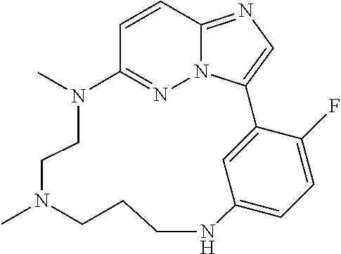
C1=CC2=NC=C3N2N=C1N(C)CCN(C)CCCNC1=CC=C(F)C3=C1
